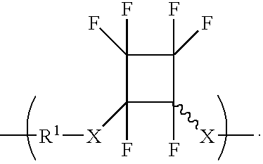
C1(F)(F)C([X][R1]C)(F)C([X]C)(F)C1(F)F
